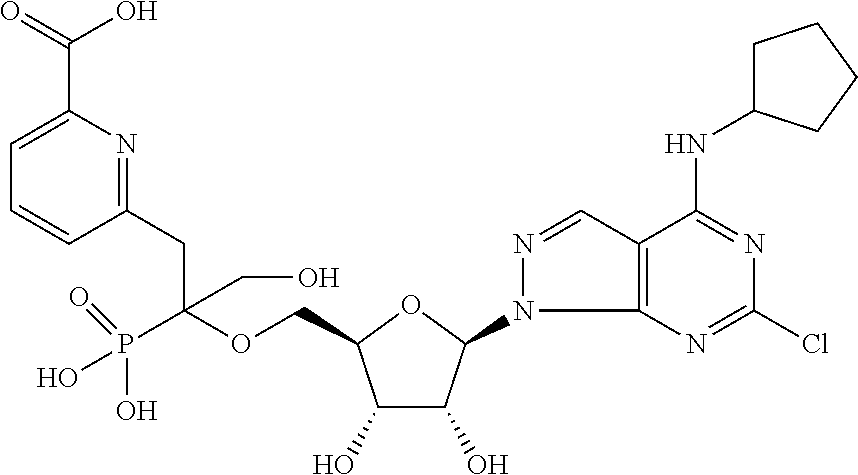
C(OCC1C(O)C(O)C(N2C3=C(C=N2)C(NC2CCCC2)=NC(Cl)=N3)O1)(P(O)(O)=O)(CC1=NC(C(=O)O)=CC=C1)CO
